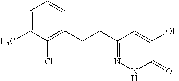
C1=C(C)C(Cl)=C(CCC2=NNC(=O)C(O)=C2)C=C1
